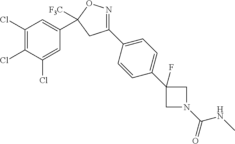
C1(Cl)=C(Cl)C(Cl)=CC(C2([F3C])ON=C(C3=CC=C(C4(F)CN(C(NC)=O)C4)C=C3)C2)=C1
